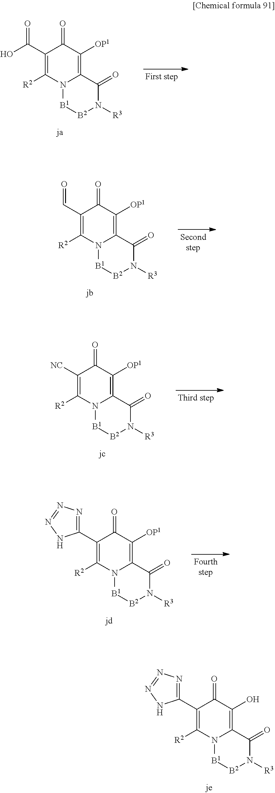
C1(C(O)=O)=C([R2])N2C(=C([OP1])C1=O)C(=O)N([R3])[B2][B1]2.C1(C=O)=C([R2])N2C(=C([OP1])C1=O)C(=O)N([R3])[B2][B1]2.C1([NC])=C([R2])N2C(=C([OP1])C1=O)C(=O)N([R3])[B2][B1]2.C1(C2=NN=NN2)=C([R2])N2C(=C(O)C1=O)C(=O)N([R3])[B2][B1]2.C1(C2=NN=NN2)=C([R2])N2C(=C([OP1])C1=O)C(=O)N([R3])[B2][B1]2
